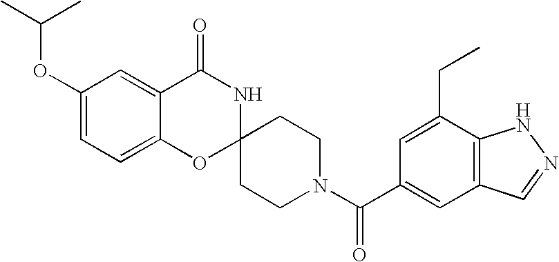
C1(OC(C)C)=CC=C2C(=C1)C(=O)NC1(O2)CCN(C(=O)C2=CC3=C(C(CC)=C2)NN=C3)CC1
